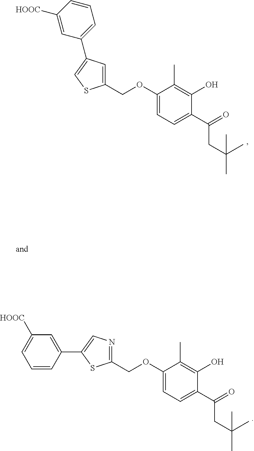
C1(COC2=CC=C(C(=O)CC(C)(C)C)C(O)=C2C)=CC(C2=CC=CC([HOOC])=C2)=CS1.C1(COC2=CC=C(C(=O)CC(C)(C)C)C(O)=C2C)=NC=C(C2=CC([HOOC])=CC=C2)S1
